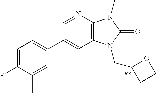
C1(C2=CC=C(F)C(C)=C2)=CC2=C(N=C1)N(C)C(=O)N2CC1CCO1
